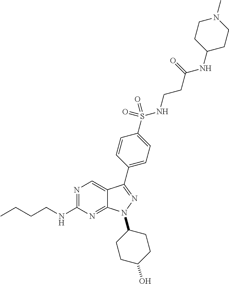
N1=C(NCCCC)N=C2C(=C1)C(C1=CC=C(S(NCCC(NC3CCN(C)CC3)=O)(=O)=O)C=C1)=NN2C1CCC(O)CC1
